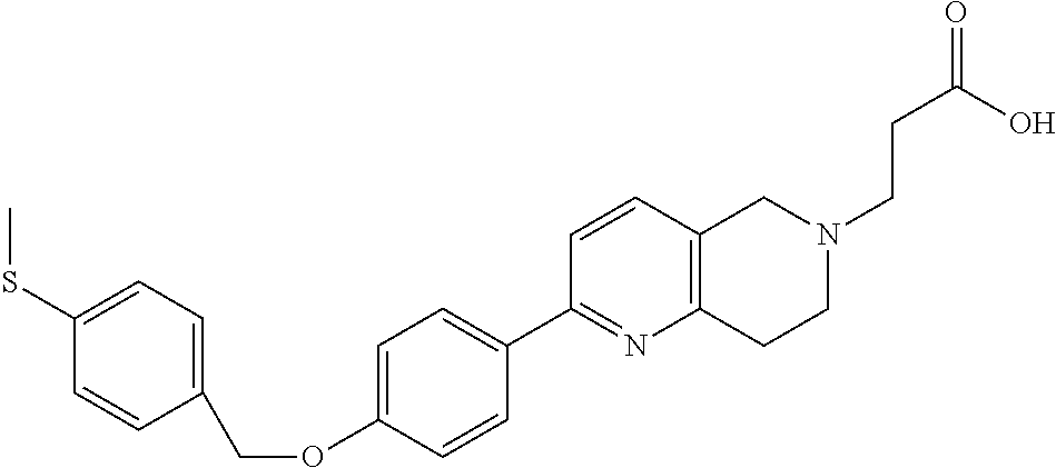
C1(SC)=CC=C(COC2=CC=C(C3=NC4=C(C=C3)CN(CCC(=O)O)CC4)C=C2)C=C1
